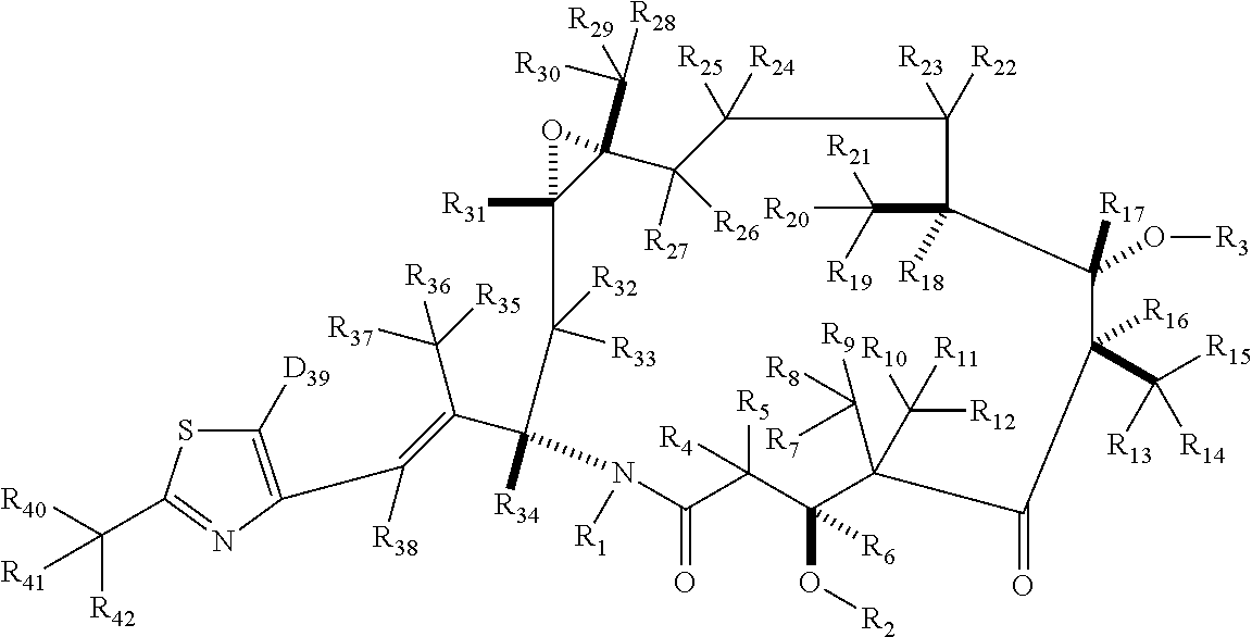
C1([D39])=C(C([R38])=C(C2([R34])C([R33])([R32])C3([R31])C(C([R29])([R28])[R30])(C([R27])([R26])C([R24])([R25])C([R23])([R22])C(C([R19])([R21])[R20])([R18])C([R17])(O[R3])C(C([R15])([R13])[R14])([R16])C(=O)C(C([R8])([R7])[R9])(C([R10])([R12])[R11])C(O[R2])([R6])C([R5])([R4])C(=O)N2[R1])O3)C([R35])([R37])[R36])N=C(C([R40])([R42])[R41])S1
